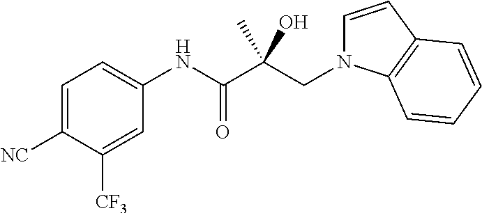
C1=C([NC])C([CF3])=CC(NC(C(CN2C=CC3=C2C=CC=C3)(C)O)=O)=C1
